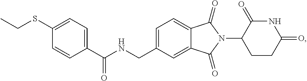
C1=C(CNC(C2=CC=C(SCC)C=C2)=O)C=C2C(=C1)C(=O)N(C1CCC(=O)NC1=O)C2=O
